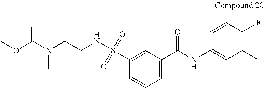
C1=CC=C(C(NC2=CC(C)=C(F)C=C2)=O)C=C1S(NC(CN(C(OC)=O)C)C)(=O)=O
